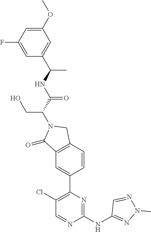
C1(=O)C2=C(CN1C(C(=O)NC(C1=CC(OC)=CC(F)=C1)C)CO)C=CC(C1=C(Cl)C=NC(NC3=NN(C)N=C3)=N1)=C2
